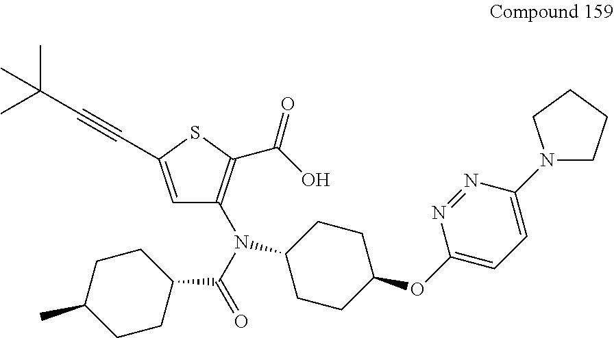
C(=O)(C1CCC(C)CC1)N(C1=C(C(O)=O)SC(C#CC(C)(C)C)=C1)C1CCC(OC2=CC=C(N3CCCC3)N=N2)CC1
